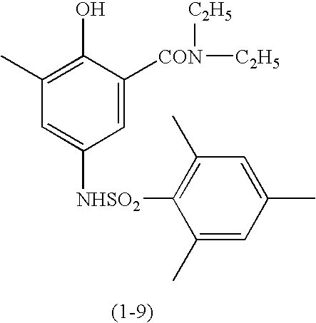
C1(C)=C(O)C([CON]([C2H5])[C2H5])=CC([NHSO2]C2=C(C)C=C(C)C=C2C)=C1
